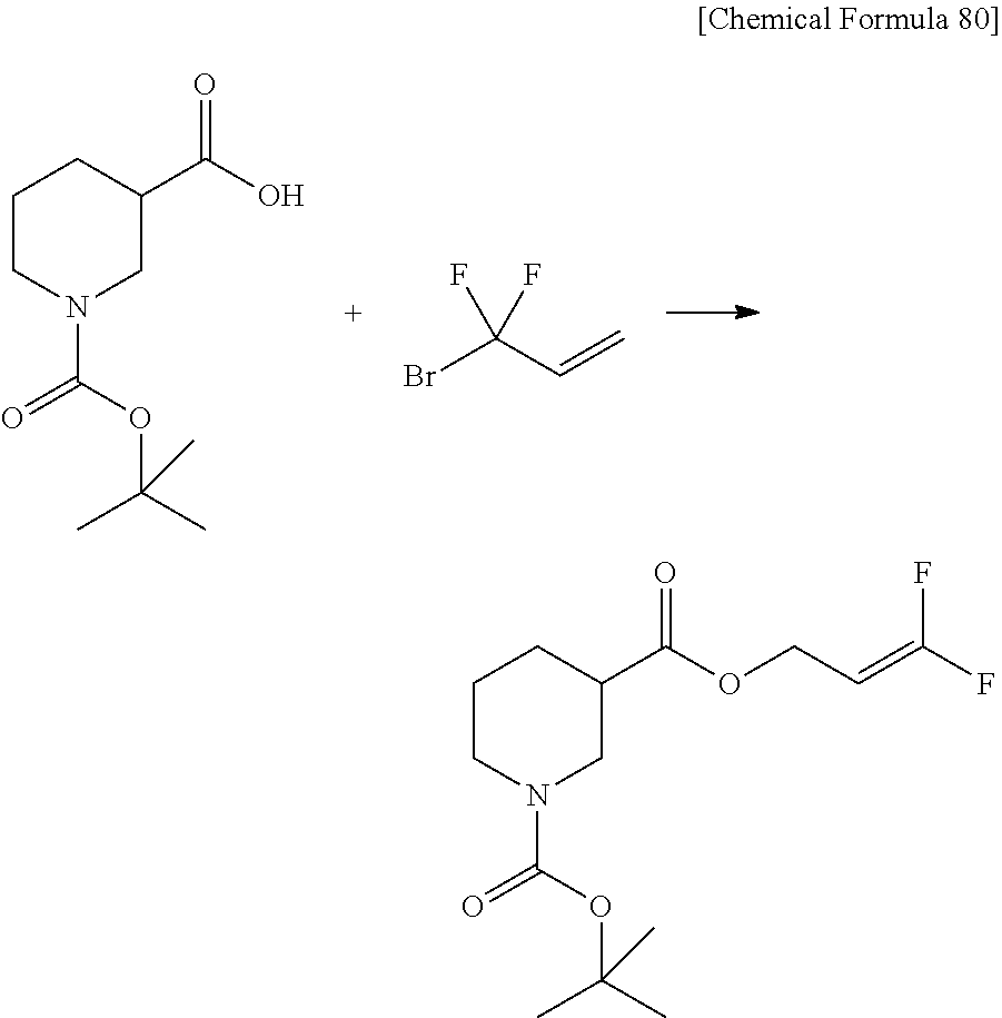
C1CN(C(=O)OC(C)(C)C)CC(C(O)=O)C1.BrC(C=C)(F)F.C1CN(C(=O)OC(C)(C)C)CC(C(OCC=C(F)F)=O)C1
